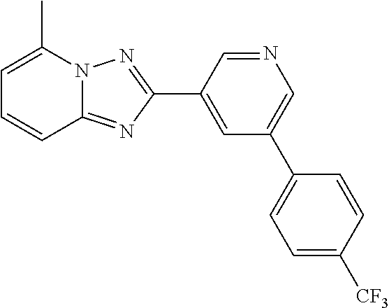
C1(C2=CC(C3=CC=C([CF3])C=C3)=CN=C2)=NN2C(=N1)C=CC=C2C
